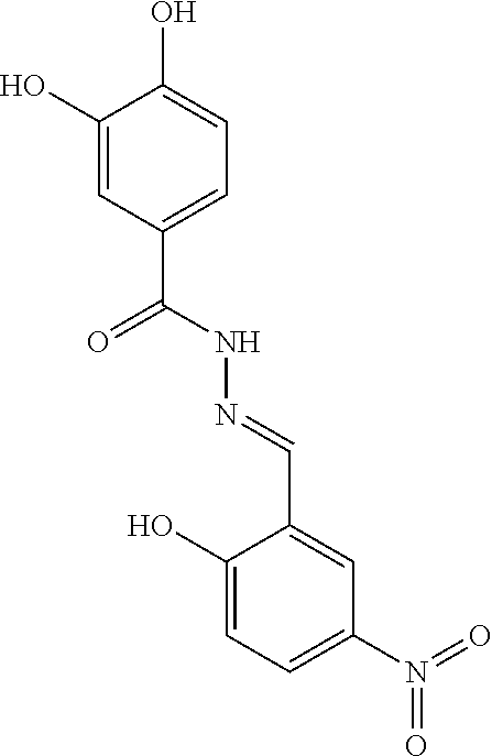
C1(O)=CC(C(NN=CC2=CC(N(=O)=O)=CC=C2O)=O)=CC=C1O
